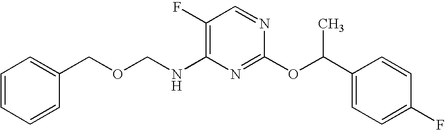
C1(F)=C(NCOCC2=CC=CC=C2)N=C(OC(C2=CC=C(F)C=C2)C)N=C1
